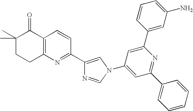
C1(C)(C)CCC2=C(C1=O)C=CC(C1=CN(C3=CC(C4=CC=CC=C4)=NC(C4=CC(N)=CC=C4)=C3)C=N1)=N2
